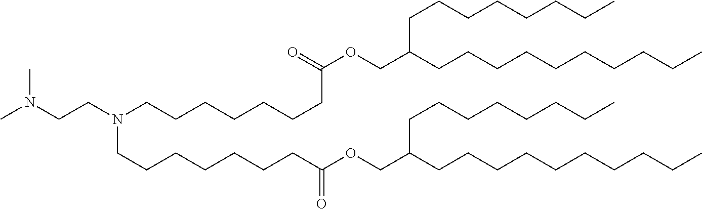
CN(CCN(CCCCCCCC(=O)OCC(CCCCCCCCCC)CCCCCCCC)CCCCCCCC(OCC(CCCCCCCCCC)CCCCCCCC)=O)C
